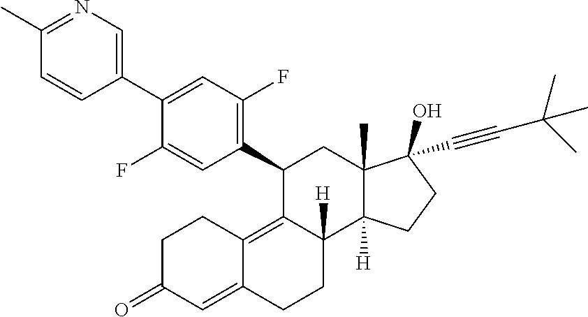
C1(C2=C(F)C=C(C3=CN=C(C)C=C3)C(F)=C2)C2=C3C(=CC(=O)CC3)CCC2([H])C2([H])C(C)(C1)C(C#CC(C)(C)C)(O)CC2
